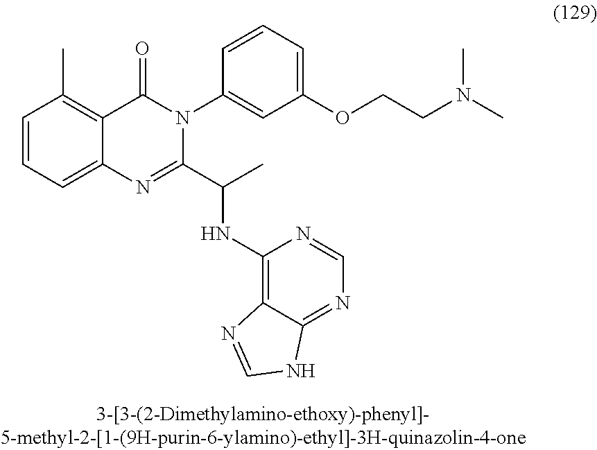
C1=CC=C2C(=C1C)C(=O)N(C1=CC(OCCN(C)C)=CC=C1)C(C(C)NC1=C3C(=NC=N1)NC=N3)=N2
